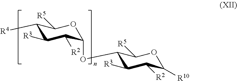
C1([R4])C([R3])C([R2])C(OC2C([R3])C([R2])C([R10])OC2[R5])OC1[R5]
